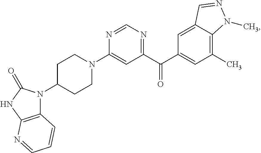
N1=CN=C(C(C2=CC(C)=C3C(=C2)C=NN3C)=O)C=C1N1CCC(N2C3=C(NC2=O)N=CC=C3)CC1
